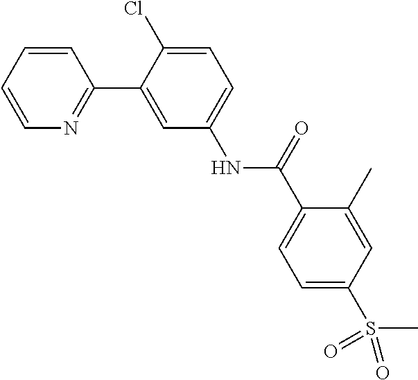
C1=CN=C(C2=CC(NC(C3=CC=C(S(C)(=O)=O)C=C3C)=O)=CC=C2Cl)C=C1
